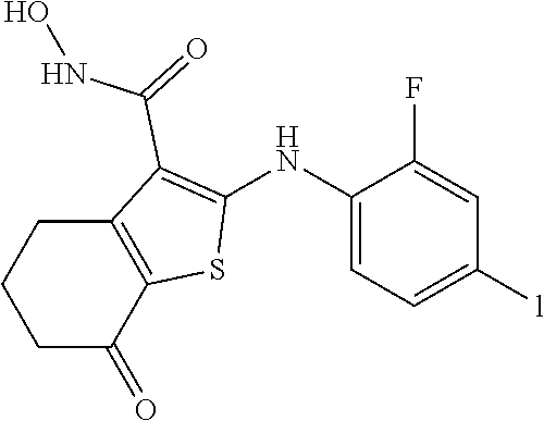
C12=C(C(=O)CCC1)SC(NC1=CC=C([l])C=C1F)=C2C(NO)=O
